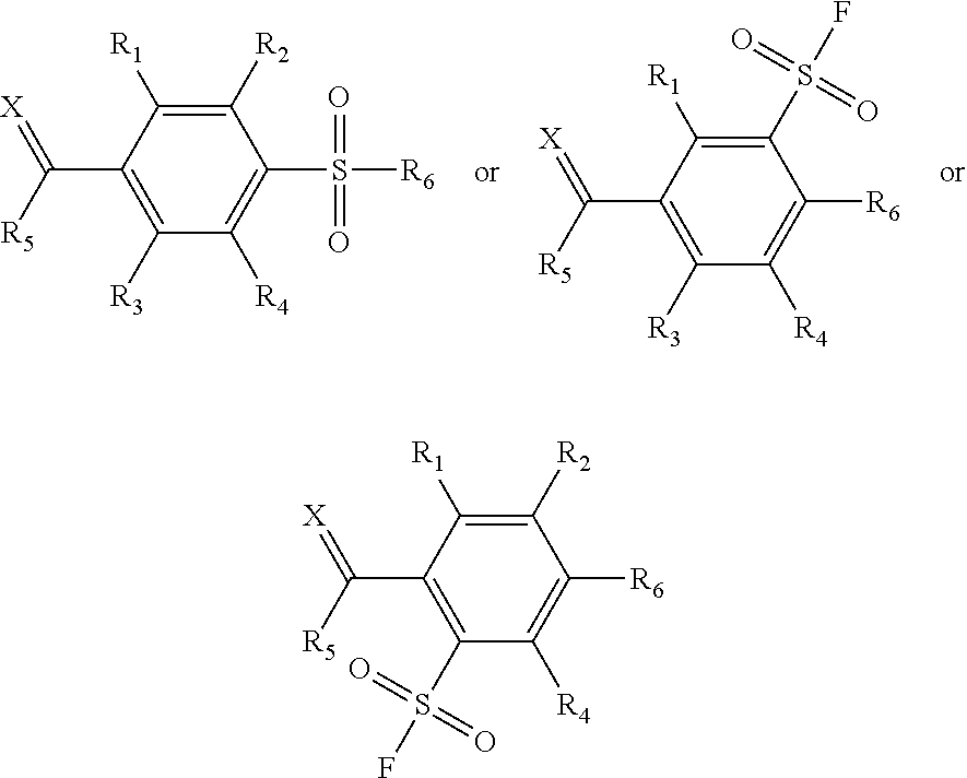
[R5]C(C1=C([R3])C([R4])=C(S([R6])(=O)=O)C([R2])=C1[R1])=[X].C1([R3])=C(C([R5])=[X])C([R1])=C(S(F)(=O)=O)C([R6])=C1[R4].C1([R1])=C([R2])C([R6])=C([R4])C(S(F)(=O)=O)=C1C([R5])=[X]
